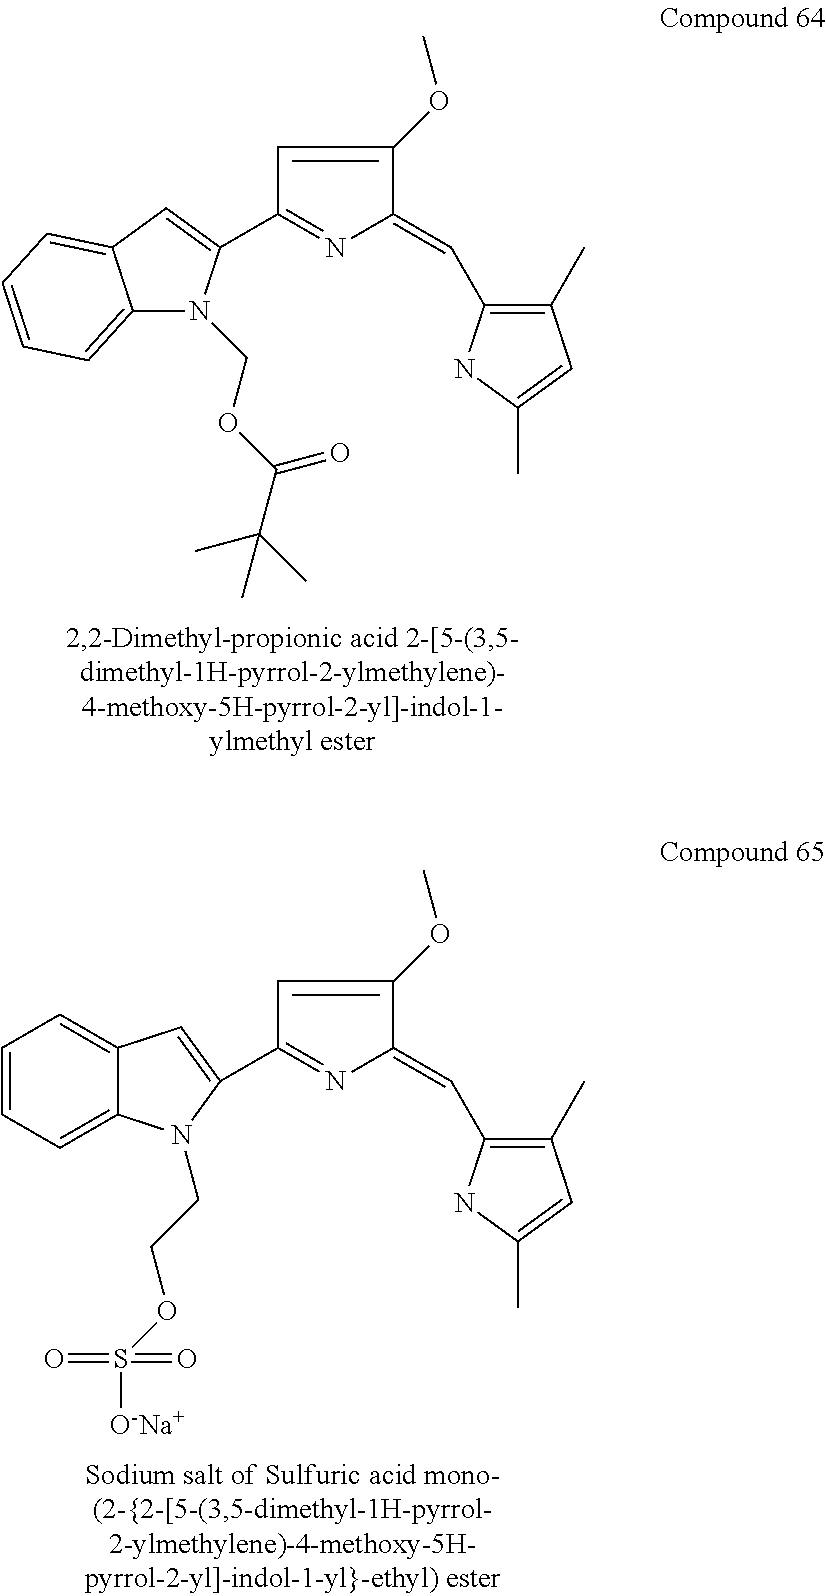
C1=C(OC)C(=CC2=C(C)C=C(C)N2)N=C1C1=CC2=CC=CC=C2N1COC(C(C)(C)C)=O.C1=C(OC)C(=CC2=C(C)C=C(C)N2)N=C1C1=CC2=CC=CC=C2N1CCOS([O-Na+])(=O)=O
